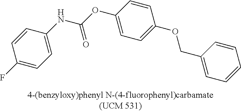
C1=CC(OC(NC2=CC=C(F)C=C2)=O)=CC=C1OCC1=CC=CC=C1
